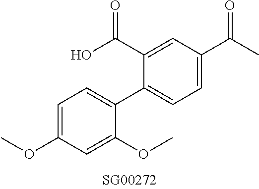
C1=C(OC)C=C(OC)C(C2=CC=C(C(C)=O)C=C2C(O)=O)=C1
